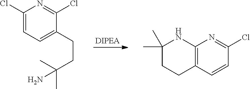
C1(Cl)=CC=C(CCC(C)(C)N)C(Cl)=N1.C12=C(C=CC(Cl)=N1)CCC(C)(C)N2
